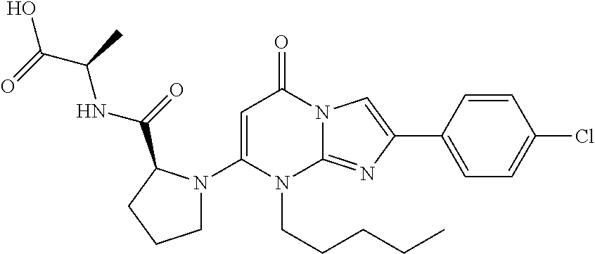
N1(CCCCC)C2=NC(C3=CC=C(Cl)C=C3)=CN2C(=O)C=C1N1CCCC1C(NC(C(=O)O)C)=O
